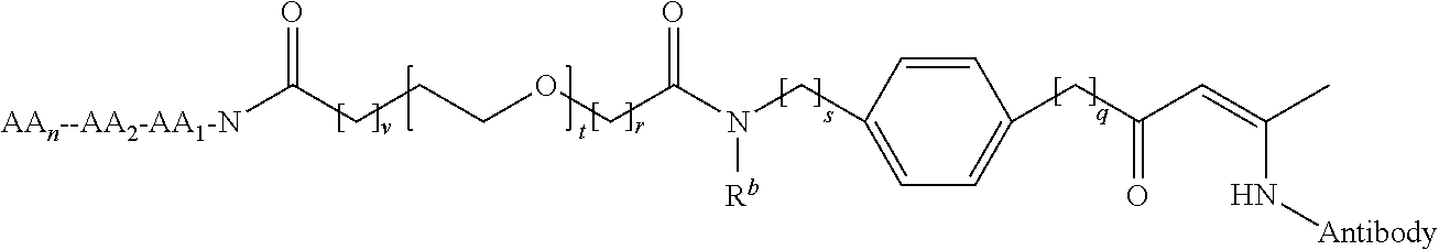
C1=CC(CN(C(COCCCC([AAn--AA2-AA1-N])=O)=O)[Rb])=CC=C1CC(C=C(C)N[Antibody])=O
